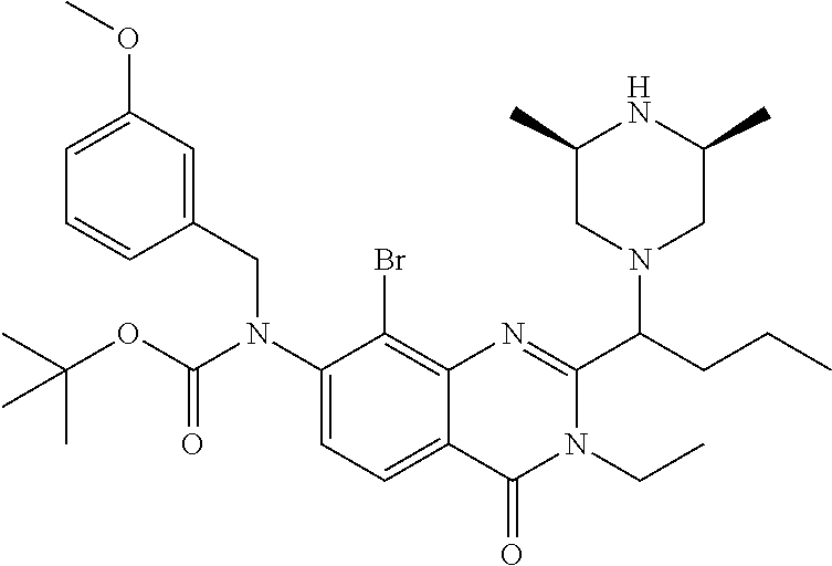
C1=C(N(C(OC(C)(C)C)=O)CC2=CC(OC)=CC=C2)C(Br)=C2C(=C1)C(=O)N(CC)C(C(N1CC(C)NC(C)C1)CCC)=N2
